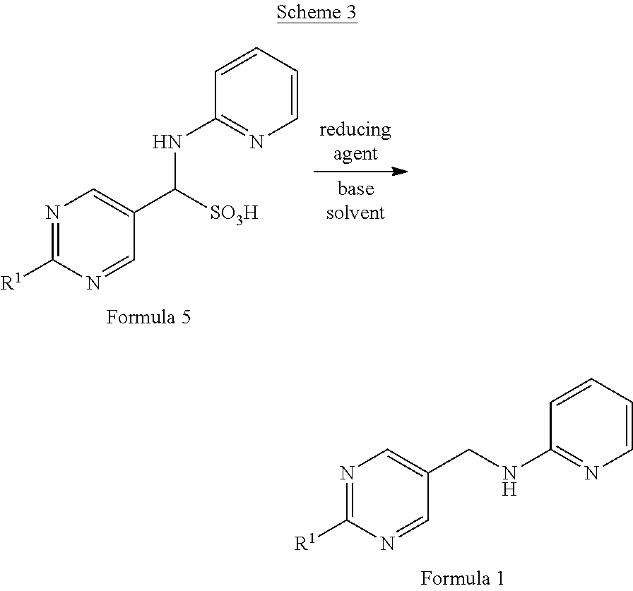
N1=C([R1])N=CC(CNC2=NC=CC=C2)=C1.N1=C([R1])N=CC(C([SO3H])NC2=NC=CC=C2)=C1
